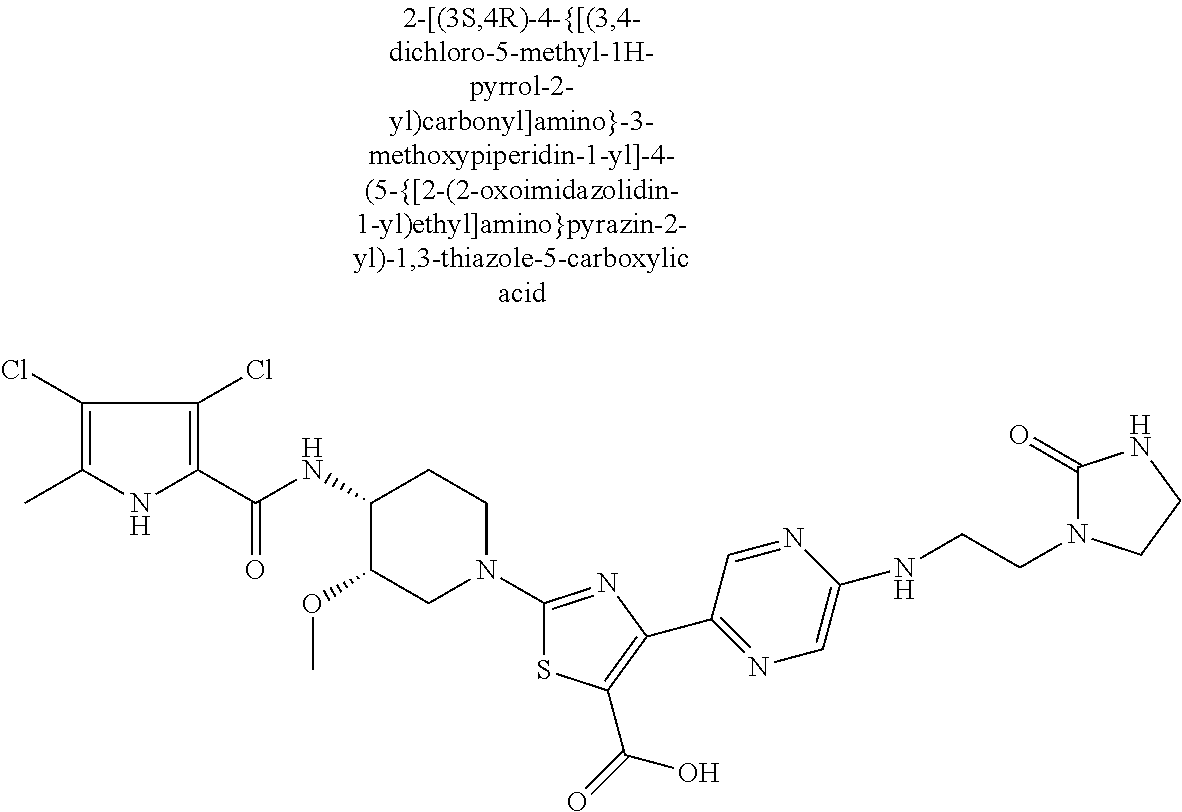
C1(Cl)=C(C)NC(C(NC2C(OC)CN(C3=NC(C4=NC=C(NCCN5C(=O)NCC5)N=C4)=C(C(=O)O)S3)CC2)=O)=C1Cl
